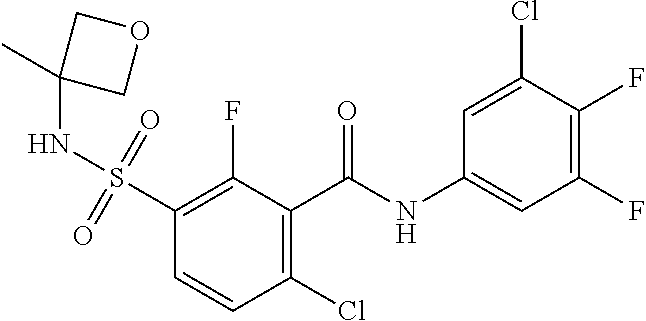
C1(C(NC2=CC(F)=C(F)C(Cl)=C2)=O)=C(Cl)C=CC(S(=O)(=O)NC2(C)COC2)=C1F
